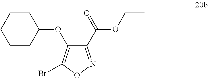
C1(C(=O)OCC)=NOC(Br)=C1OC1CCCCC1
